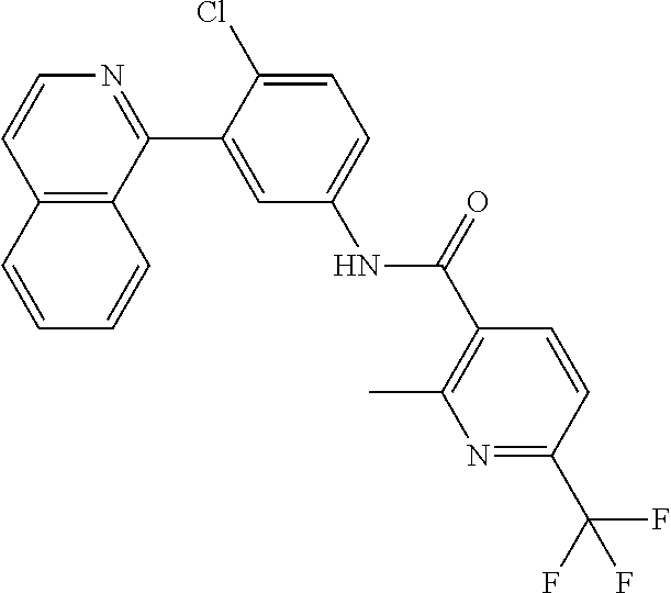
C12=C(C(C3=CC(NC(C4=C(C)N=C(C(F)(F)F)C=C4)=O)=CC=C3Cl)=NC=C1)C=CC=C2
